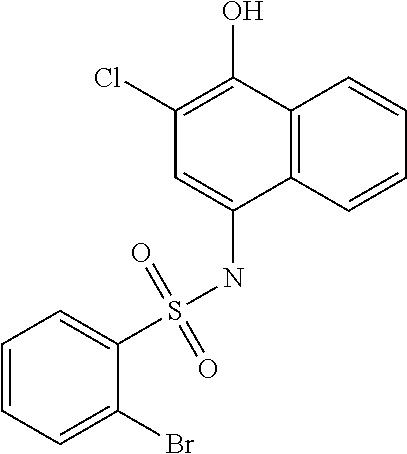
C12=C(C=CC=C1)C(NS(C1=CC=CC=C1Br)(=O)=O)=CC(Cl)=C2O
